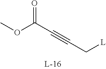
COC(C#CC[L])=O
